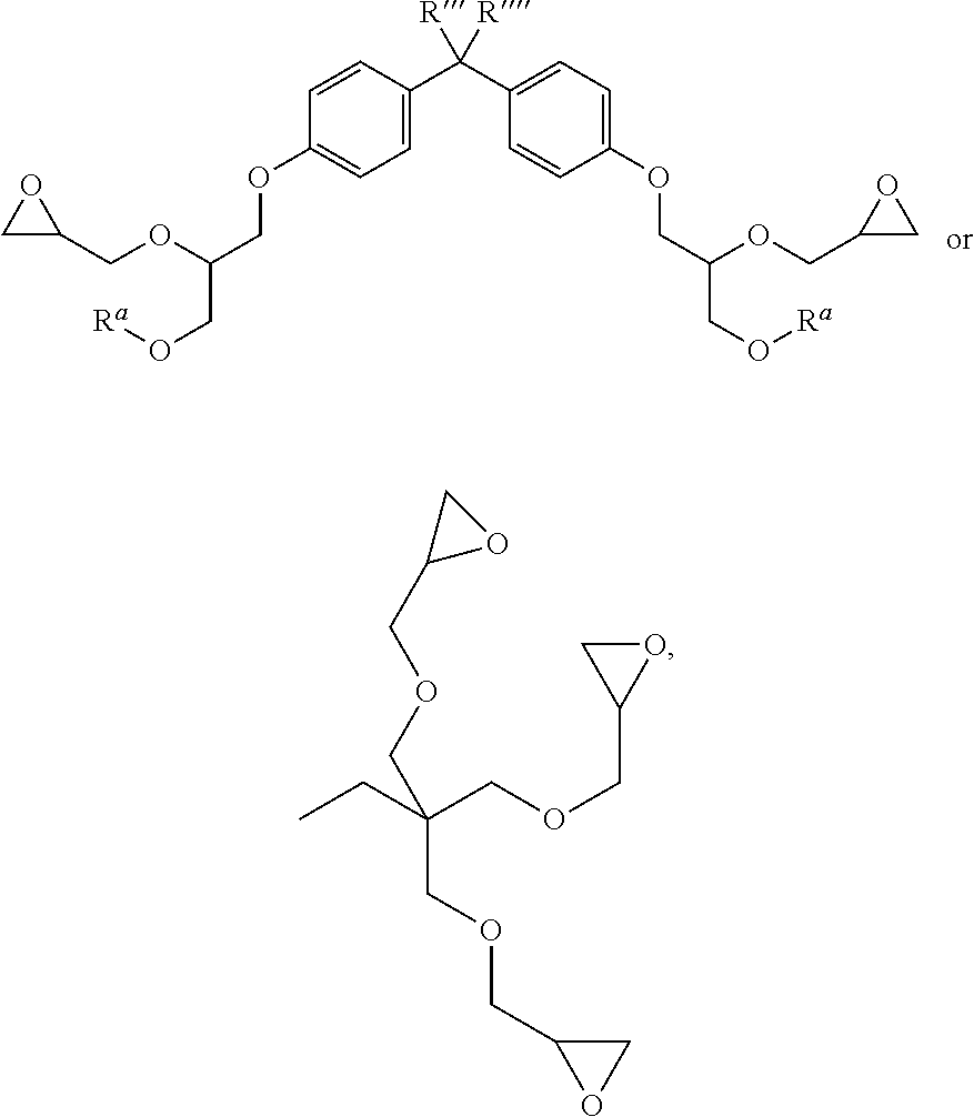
C1=CC(C(C2=CC=C(OCC(OCC3CO3)CO[Ra])C=C2)([R])[R])=CC=C1OCC(OCC1OC1)CO[Ra].CCC(COCC1OC1)(COCC1OC1)COCC1OC1
